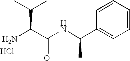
C1=CC=CC=C1C(NC(C(N)C(C)C)=O)C.Cl
